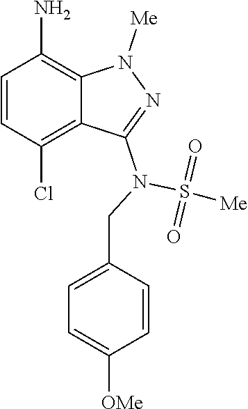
C1=CC(Cl)=C2C(=C1N)N([Me])N=C2N(CC1=CC=C([OMe])C=C1)S([Me])(=O)=O
